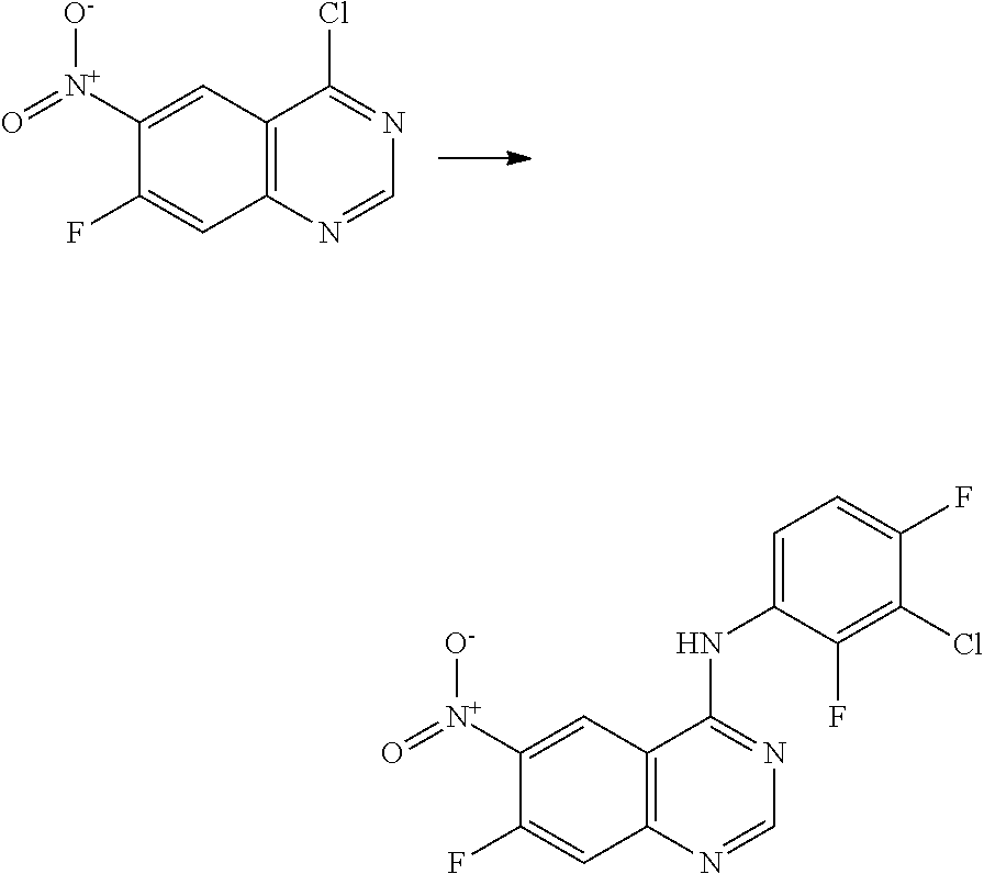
C12=C(C=C([N+]([O-])=O)C(F)=C1)C(Cl)=NC=N2.C12=C(C=C([N+]([O-])=O)C(F)=C1)C(NC1=CC=C(F)C(Cl)=C1F)=NC=N2
